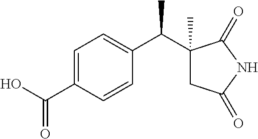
C1=C(C(O)=O)C=CC(C(C2(C)CC(=O)NC2=O)C)=C1
